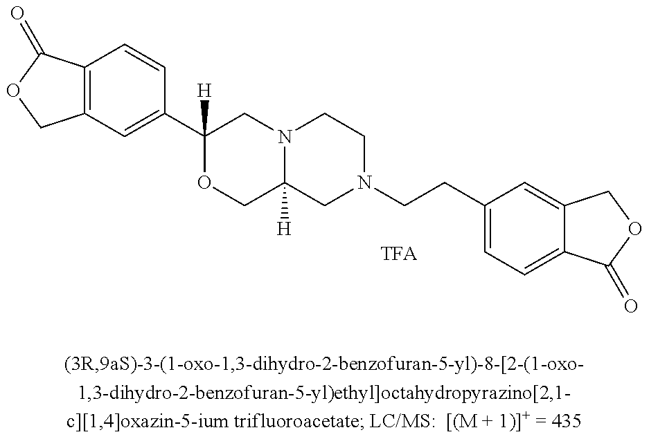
C12=C(C(=O)OC1)C=CC(C1([H])OCC3([H])N(C1)CCN(CCC1=CC=C4C(=C1)COC4=O)C3)=C2
